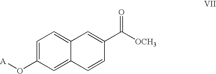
C1=C(O[A])C=C2C(=C1)C=C(C([OCH3])=O)C=C2
